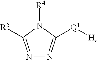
N1=C([R5])N([R4])C([Q1][H])=N1
